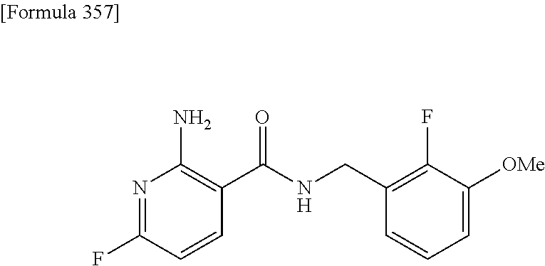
N1=C(F)C=CC(C(NCC2=C(F)C([OMe])=CC=C2)=O)=C1N
